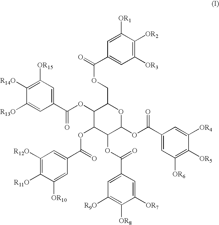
C1=C([OR1])C([OR2])=C([OR3])C=C1C(OCC1C(OC(C2=CC([OR15])=C([R14O])C([R13O])=C2)=O)C(OC(C2=CC([R12O])=C([R11O])C([OR10])=C2)=O)C(OC(C2=CC([R9O])=C([OR8])C([OR7])=C2)=O)C(OC(C2=CC([OR6])=C([OR5])C([OR4])=C2)=O)O1)=O
